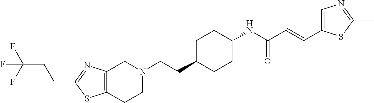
C12=C(CCN(CCC3CCC(NC(C=CC4=CN=C(C)S4)=O)CC3)C1)SC(CCC(F)(F)F)=N2
